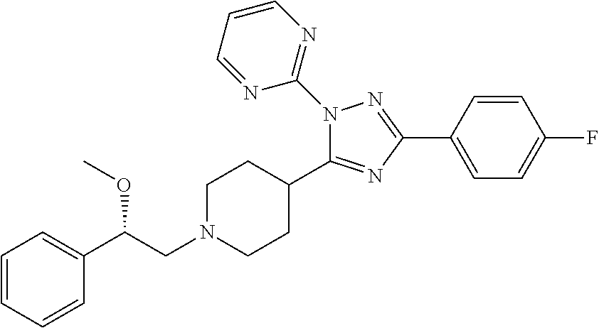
C1=CC=CC(C(CN2CCC(C3=NC(C4=CC=C(F)C=C4)=NN3C3=NC=CC=N3)CC2)OC)=C1
